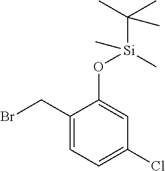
C1(CBr)=CC=C(Cl)C=C1O[Si](C(C)(C)C)(C)C
